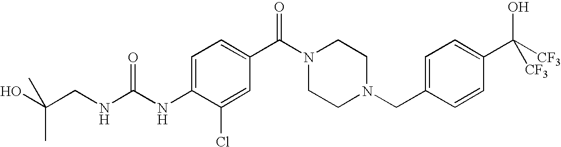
N(C(NC1=CC=C(C(=O)N2CCN(CC3=CC=C(C(O)([CF3])[CF3])C=C3)CC2)C=C1Cl)=O)CC(O)(C)C
